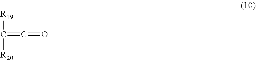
[R19]C([R20])=C=O
